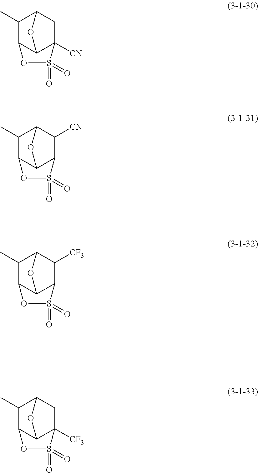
C12C3C([CN])(CC(C1C)O3)S(=O)(=O)O2.C12C3C(C([CN])C(C1C)O3)S(=O)(=O)O2.C12C3C(C([CF3])C(C1C)O3)S(=O)(=O)O2.C12C3C([CF3])(CC(C1C)O3)S(=O)(=O)O2
